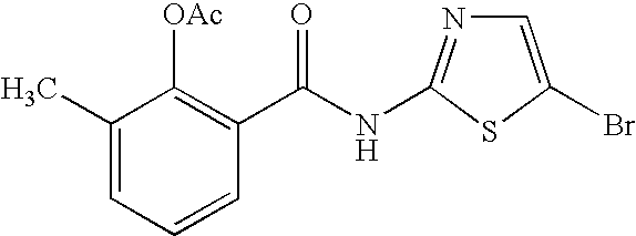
C1(C)=CC=CC(C(NC2=NC=C(Br)S2)=O)=C1[OAc]
